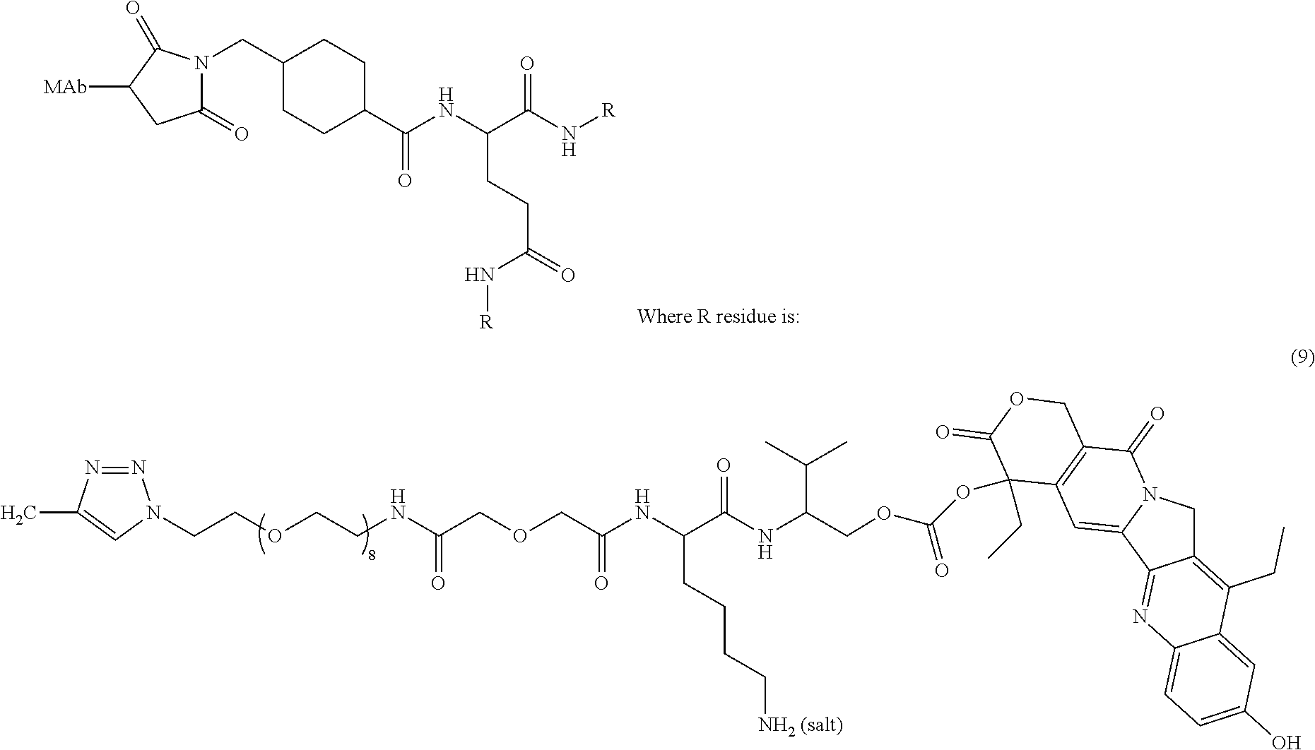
O(C(=O)OC1(CC)C2=C(C(=O)N3CC4=C(CC)C5=CC(O)=CC=C5N=C4C3=C2)COC1=O)CC(NC(C(NC(COCC(NCCOCCN1N=NC(C)=C1)=O)=O)CCCC[NH2 (salt)])=O)C(C)C.C1(=O)N(CC2CCC(C(NC(C(N[R])=O)CCC(=O)N[R])=O)CC2)C(=O)C([MAb])C1
